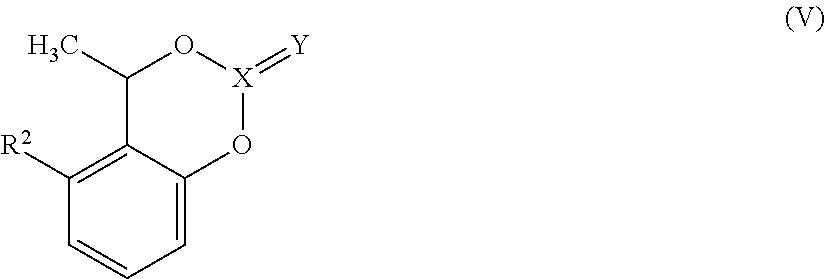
C1=C2C(=C([R2])C=C1)C(C)O[X](=[Y])O2
